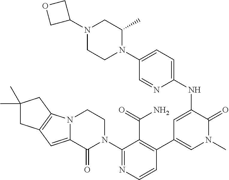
C1=CN=C(N2CCN3C(=CC4=C3CC(C)(C)C4)C2=O)C(C(N)=O)=C1C1=CN(C)C(=O)C(NC2=CC=C(N3C(C)CN(C4COC4)CC3)C=N2)=C1
